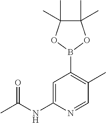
C1(C)=C(B2OC(C)(C)C(C)(C)O2)C=C(NC(=O)C)N=C1
